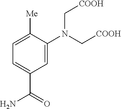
C1=C(N(C[COOH])C[COOH])C([Me])=CC=C1C(=O)N
